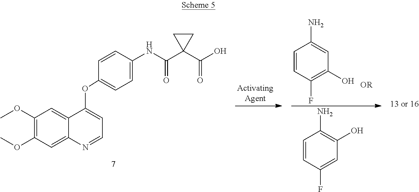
C1(OC)=C(OC)C=C2C(=C1)C(OC1=CC=C(NC(C3(C(O)=O)CC3)=O)C=C1)=CC=N2.C1=CC(F)=C(O)C=C1N.C1=CC(F)=CC(O)=C1N
